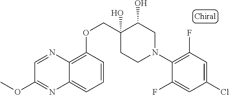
C1(N2CC(O)C(O)(COC3=C4C(=CC=C3)N=C(OC)C=N4)CC2)=C(F)C=C(Cl)C=C1F
